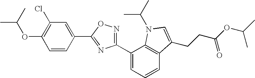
C1(OC(C)C)=C(Cl)C=C(C2=NC(C3=CC=CC4=C3N(C(C)C)C=C4CCC(OC(C)C)=O)=NO2)C=C1
